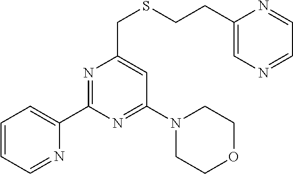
C1(C2=CC=CC=N2)=NC(CSCCC2=CN=CC=N2)=CC(N2CCOCC2)=N1
